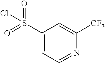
C1(S(=O)(=O)Cl)=CC=NC([CF3])=C1
